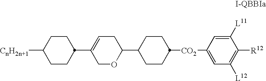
C1OC(C2CCC([CO2]C3=CC([L12])=C([R12])C([L11])=C3)CC2)CC=C1C1CCC([CnH2n+1])CC1
